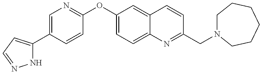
N1C(C2=CN=C(OC3=CC=C4C(=C3)C=CC(CN3CCCCCC3)=N4)C=C2)=CC=N1
